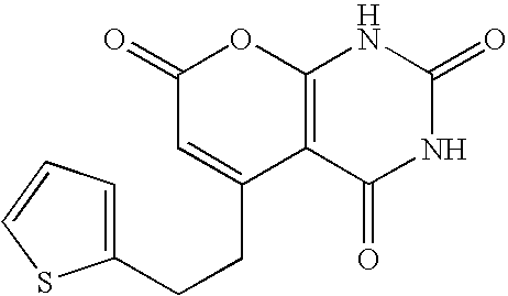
C1(=O)C=C(CCC2=CC=CS2)C2=C(O1)NC(=O)NC2=O
